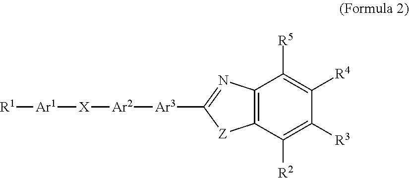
C12=C(C([R2])=C([R3])C([R4])=C1[R5])[Z]C([Ar3][Ar2][X][Ar1][R1])=N2
